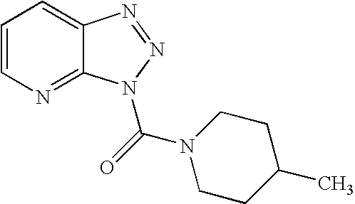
C1=CC=C2C(=N1)N(C(=O)N1CCC(C)CC1)N=N2
